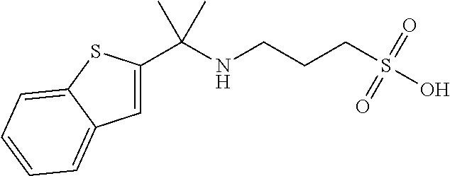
C(NCCCS(O)(=O)=O)(C1=CC2=CC=CC=C2S1)(C)C
